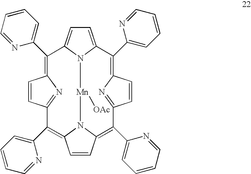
C1=C2N3C(=C1)C(C1=CC=CC=N1)=C1C=CC(=N1)C(C1=CC=CC=N1)=C1C=CC(=C(C4=CC=CC=N4)C4=NC(=C2C2=CC=CC=N2)C=C4)N1[Mn]3[OAc]
